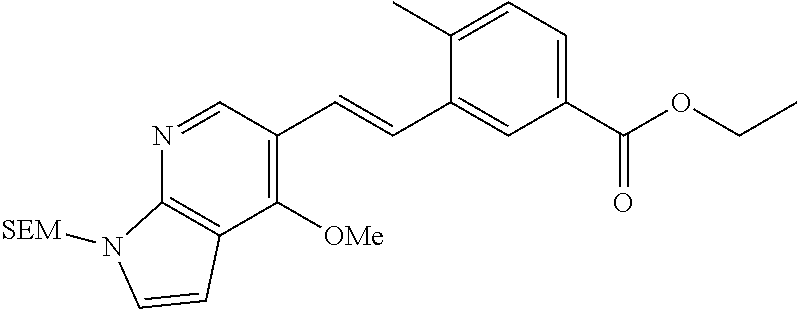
C1(C)=CC=C(C(OCC)=O)C=C1C=CC1=C([OMe])C2=C(N=C1)N([SEM])C=C2
